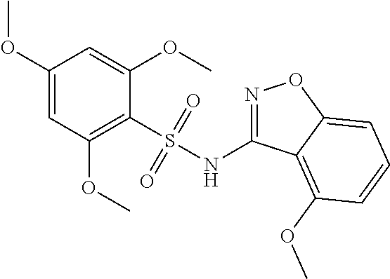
C1(OC)=CC(OC)=C(S(NC2=NOC3=CC=CC(OC)=C23)(=O)=O)C(OC)=C1
